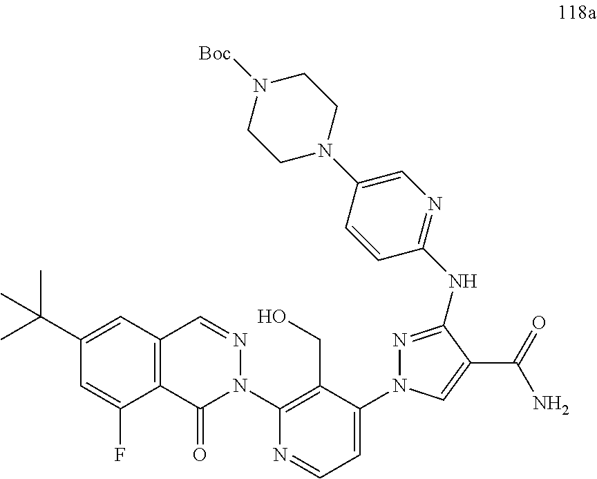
C12=C(C=C(C(C)(C)C)C=C1F)C=NN(C1=C(CO)C(N3N=C(NC4=NC=C(N5CCN([Boc])CC5)C=C4)C(C(N)=O)=C3)=CC=N1)C2=O
